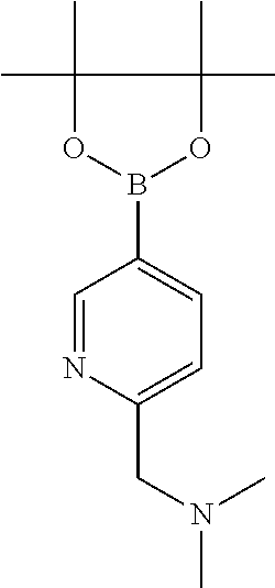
C1=NC(CN(C)C)=CC=C1B1OC(C)(C)C(C)(C)O1
